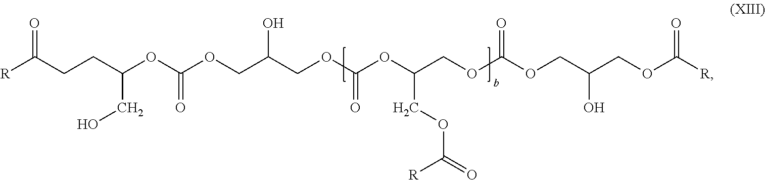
[R]C(CCC(OC(OCC(COC(OC(COC(OCC(COC([R])=O)O)=O)COC(=O)[R])=O)O)=O)CO)=O
